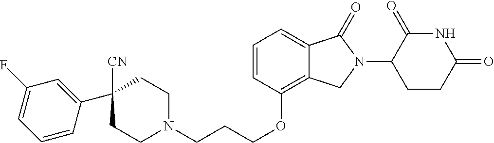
C1CN(CCCOC2=C3C(=CC=C2)C(=O)N(C2C(=O)NC(=O)CC2)C3)CCC1([CN])C1=CC(F)=CC=C1
